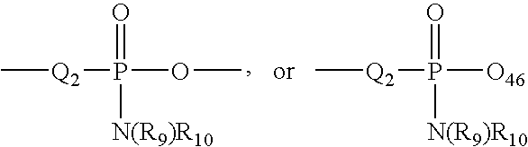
C[Q2]P(OC)(=O)[N(R9)R10].C[Q2]P([O46])(=O)[N(R9)R10]
